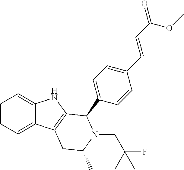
C1=CC=C2C(=C1)NC1=C2CC(C)N(CC(F)(C)C)C1C1=CC=C(C=CC(=O)OC)C=C1
